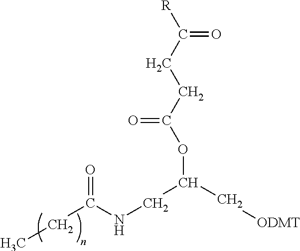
O(C(CCC([R])=O)=O)C(CNC(=O)CC)C[ODMT]
